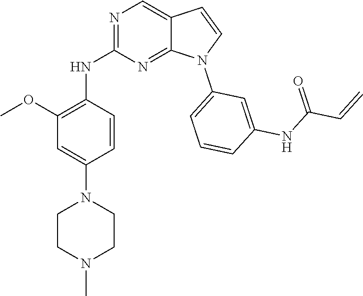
N1=C2C(=CN=C1NC1=C(OC)C=C(N3CCN(C)CC3)C=C1)C=CN2C1=CC=CC(NC(C=C)=O)=C1
